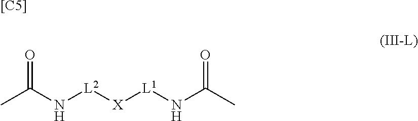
CC(N[L2][X][L1]NC(C)=O)=O.[[C5]]
